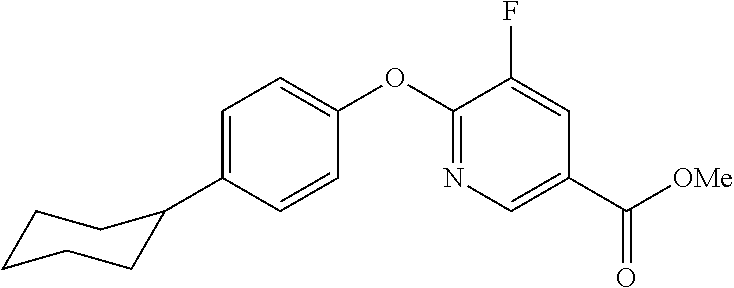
C1=C(C2CCCCC2)C=CC(OC2=NC=C(C([OMe])=O)C=C2F)=C1
